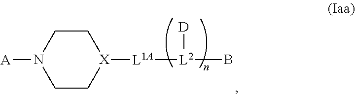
C1C[X]([L1A][L2](B)[D])CCN1[A]
